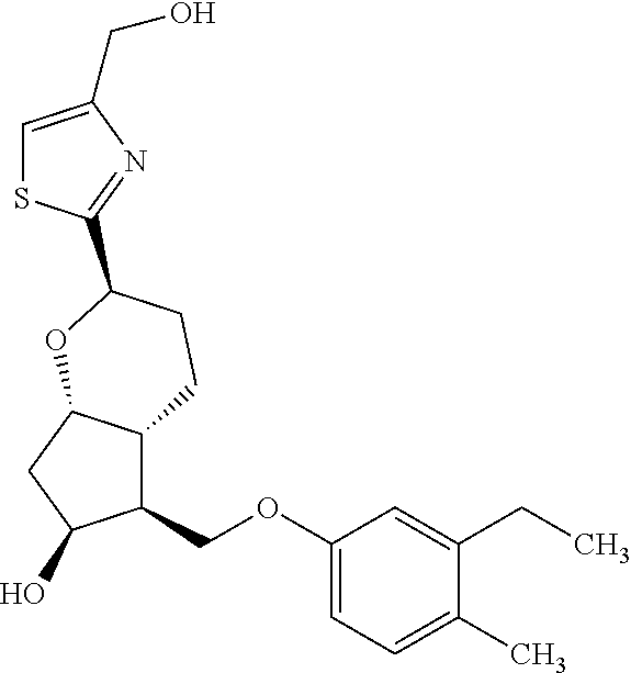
C1(COC2=CC=C(C)C(CC)=C2)C2C(CC1O)OC(C1=NC(CO)=CS1)CC2
